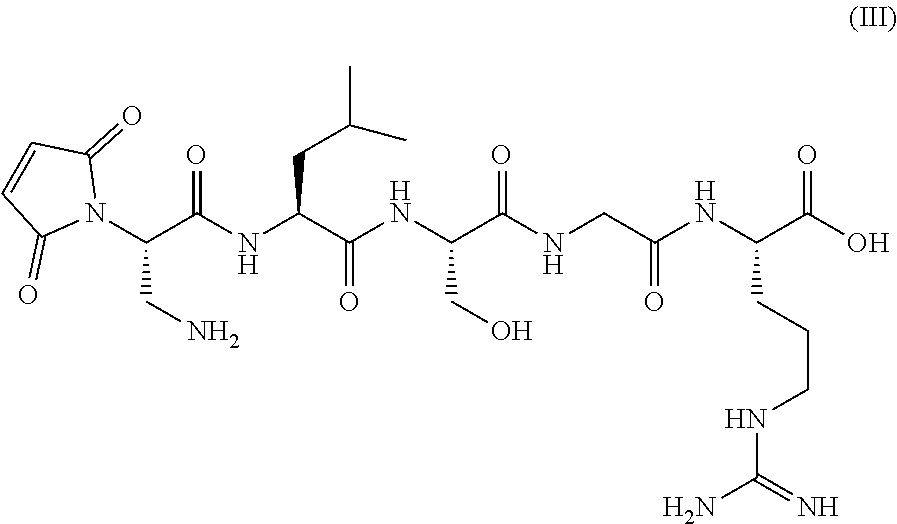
N(C(C(NC(C(NCC(NC(C(O)=O)CCCNC(N)=N)=O)=O)CO)=O)CC(C)C)C(C(N1C(=O)C=CC1=O)CN)=O
